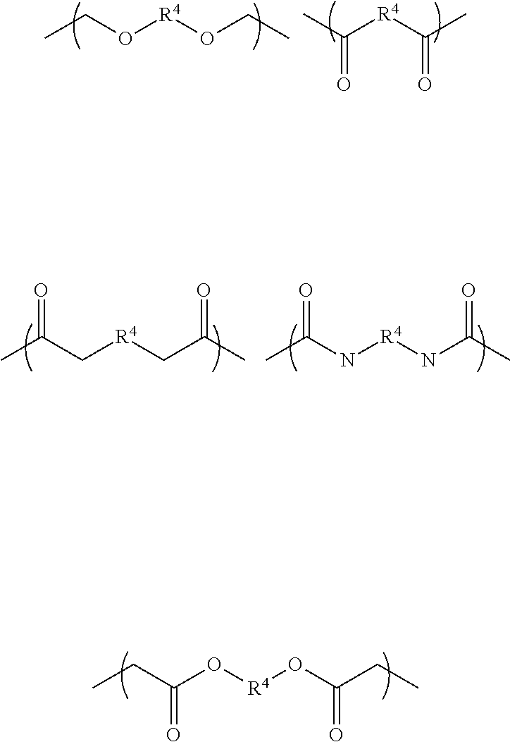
CCO[R4]OCC.CC([R4]C(C)=O)=O.CCC(O[R4]OC(CC)=O)=O.CC(N[R4]NC(C)=O)=O.CC(C[R4]CC(C)=O)=O
